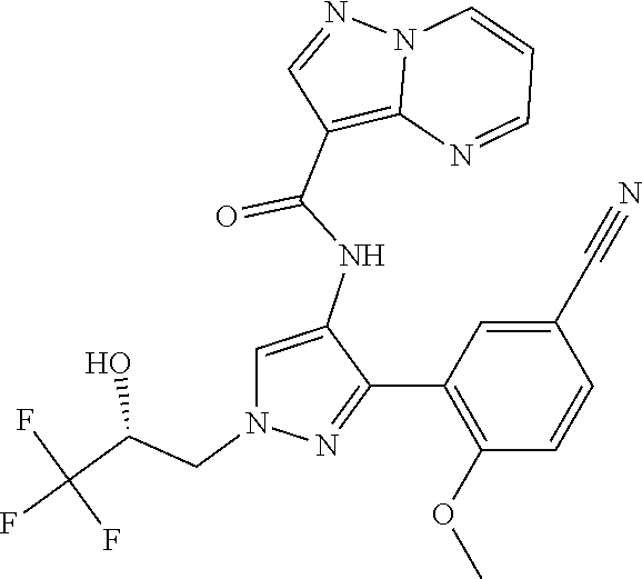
N12C(=C(C(NC3=CN(CC(C(F)(F)F)O)N=C3C3=C(OC)C=CC(C#N)=C3)=O)C=N1)N=CC=C2
